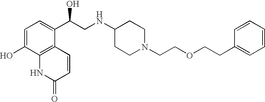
C1=C(O)C2=C(C(C(CNC3CCN(CCOCCC4=CC=CC=C4)CC3)O)=C1)C=CC(=O)N2
